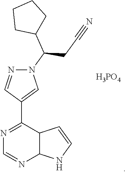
N1=C(C2=CN(C(C3CCCC3)CC#N)N=C2)C2C(N=C1)NC=C2.[H3PO4]
